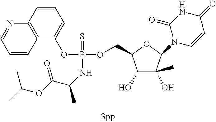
C12=C(C=CC=C1OP(OCC1C(O)C(O)(C)C(N3C=CC(=O)NC3=O)O1)(=S)NC(C)C(OC(C)C)=O)N=CC=C2
